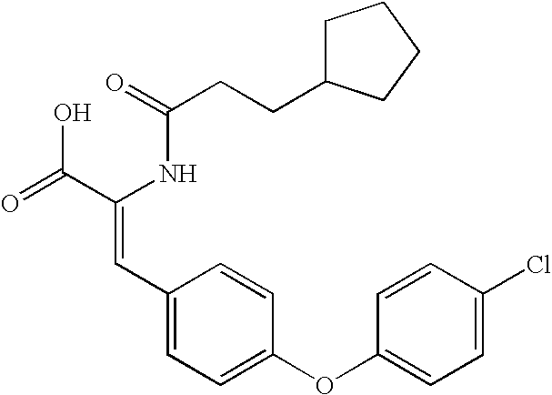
C(=O)(NC(C(=O)O)=CC1=CC=C(OC2=CC=C(Cl)C=C2)C=C1)CCC1CCCC1
